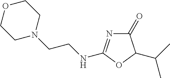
C1(=O)N=C(NCCN2CCOCC2)OC1C(C)C
